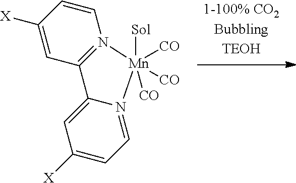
C1([X])=CC2=N(C=C1)[Mn]([Sol])([CO])([CO])([CO])N1=CC=C([X])C=C21
